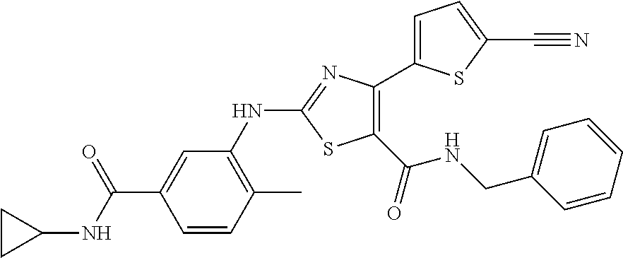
C1(C(=O)NCC2=CC=CC=C2)=C(C2=CC=C(C#N)S2)N=C(NC2=C(C)C=CC(C(NC3CC3)=O)=C2)S1
